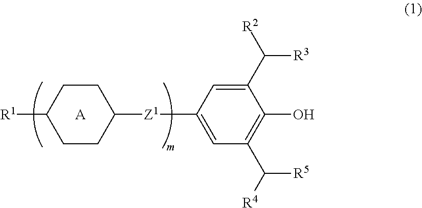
C1=C([Z1]C2CCC([R1])CC2)C=C(C([R2])[R3])C(O)=C1C([R4])[R5].[A]
